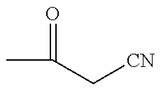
CC(=O)C[CN]
